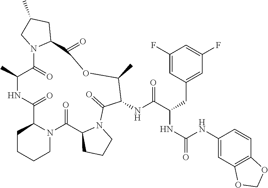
N12C(C(=O)NC(C)C(=O)N3C(CC(C)C3)C(=O)OC(C)C(NC(C(CC3=CC(F)=CC(F)=C3)NC(=O)NC3=CC4=C(C=C3)OCO4)=O)C(=O)N3C(C1=O)CCC3)CCCC2
